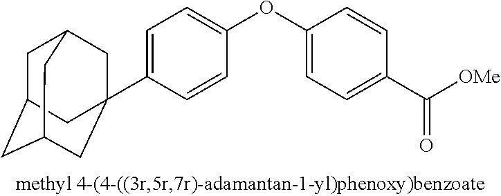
C1=C(C23CC4CC(CC(C2)C4)C3)C=CC(OC2=CC=C(C([OMe])=O)C=C2)=C1
